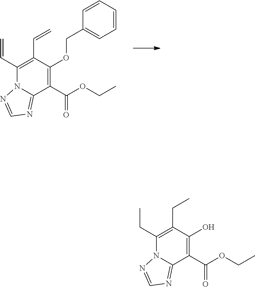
C1(C=C)=C(C=C)C(OCC2=CC=CC=C2)=C(C(OCC)=O)C2=NC=NN12.C1(CC)=C(CC)C(O)=C(C(OCC)=O)C2=NC=NN12
